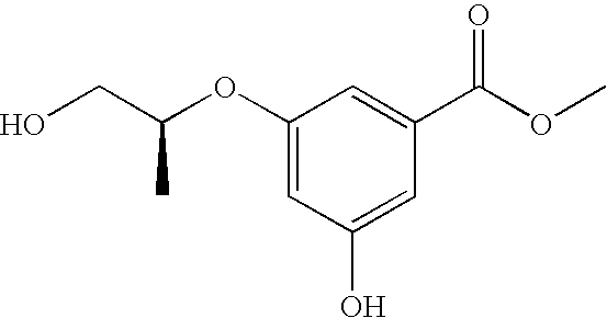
OCC(OC1=CC(O)=CC(C(OC)=O)=C1)C
